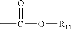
C(O[R11])(=O)C
